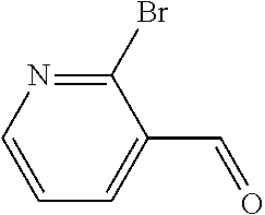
C1(Br)=NC=CC=C1C=O
